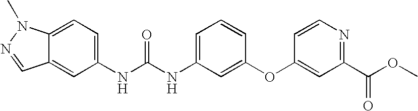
C1(NC(NC2=CC=CC(OC3=CC(C(OC)=O)=NC=C3)=C2)=O)=CC=C2C(=C1)C=NN2C
